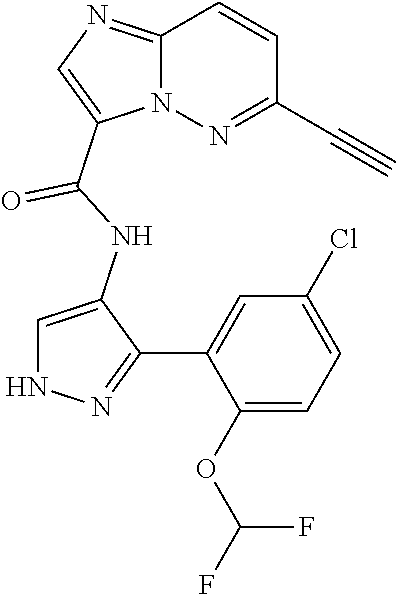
C1=C(NC(=O)C2=CN=C3N2N=C(C#C)C=C3)C(C2=CC(Cl)=CC=C2OC(F)F)=NN1
